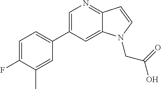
C1=C(C2=CC=C(F)C(C)=C2)C=C2C(=N1)C=CN2CC(=O)O
